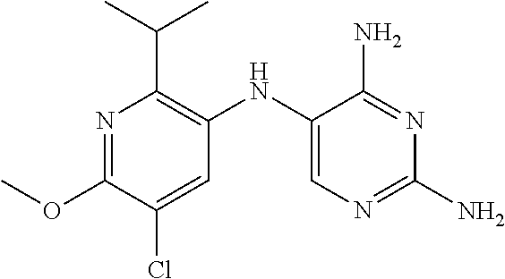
N1=C(OC)C(Cl)=CC(NC2=CN=C(N)N=C2N)=C1C(C)C
